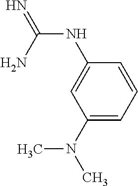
N(C(N)=N)C1=CC(N(C)C)=CC=C1
